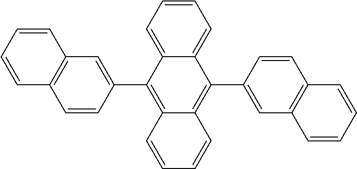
C1=CC=CC2=C1C=CC(C1=C3C(=C(C4=CC5=C(C=C4)C=CC=C5)C4=CC=CC=C14)C=CC=C3)=C2
